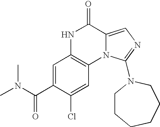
C1=C(C(N(C)C)=O)C(Cl)=CC2=C1NC(=O)C1=CN=C(N3CCCCCC3)N21
